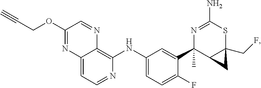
C(COC1=NC2=CC=NC(NC3=CC=C(F)C(C4(C)C5CC5(CF)SC(N)=N4)=C3)=C2N=C1)#C
